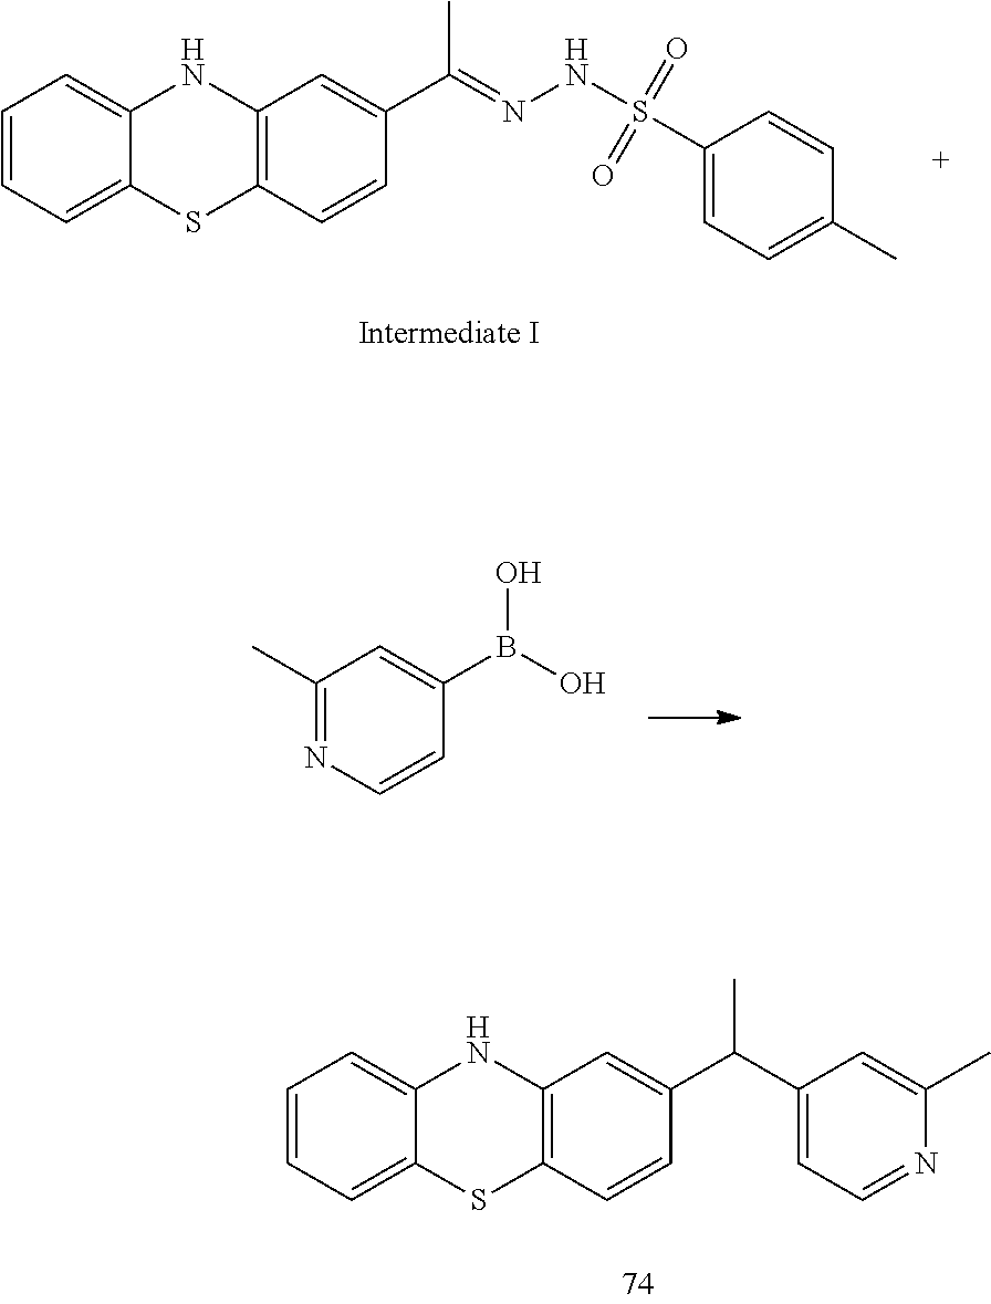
C1=CC=C2C(=C1)NC1=C(S2)C=CC(C(=NNS(=O)(=O)C2=CC=C(C)C=C2)C)=C1.C1(B(O)O)=CC(C)=NC=C1.C1=CC=C2C(=C1)NC1=C(S2)C=CC(C(C2=CC=NC(C)=C2)C)=C1
